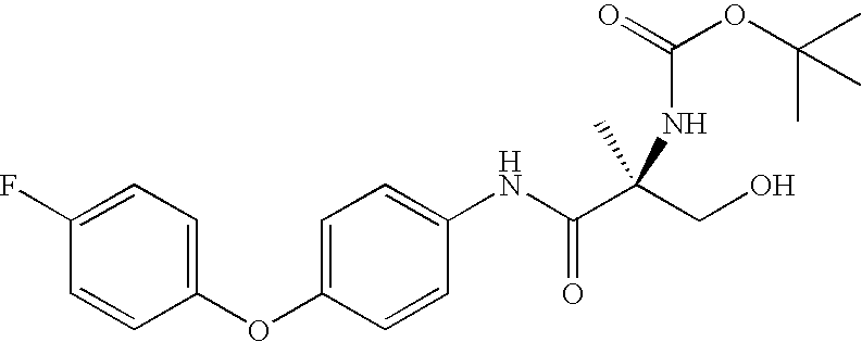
C1=C(F)C=CC(OC2=CC=C(NC(C(CO)(NC(OC(C)(C)C)=O)C)=O)C=C2)=C1
